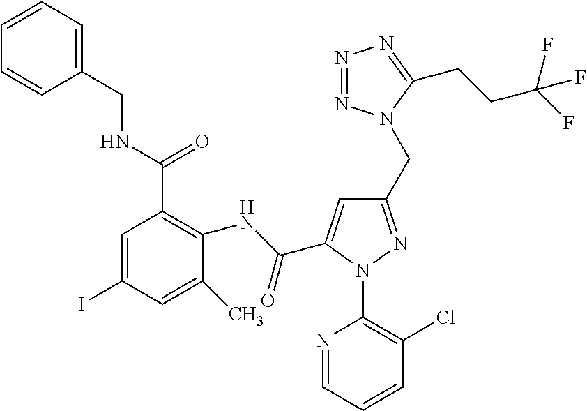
C1=CC=C(CNC(C2=C(NC(=O)C3=CC(CN4N=NN=C4CCC(F)(F)F)=NN3C3=C(Cl)C=CC=N3)C(C)=CC(I)=C2)=O)C=C1
